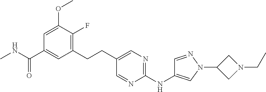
C1(CCC2=CN=C(NC3=CN(C4CN(CC)C4)N=C3)N=C2)=C(F)C(OC)=CC(C(NC)=O)=C1
